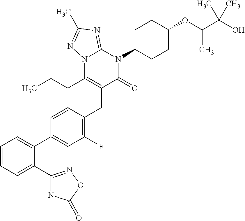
C1=CC=C(C2=NOC(=O)N2)C(C2=CC(F)=C(CC3=C(CCC)N4C(=NC(C)=N4)N(C4CCC(OC(C(O)(C)C)C)CC4)C3=O)C=C2)=C1
